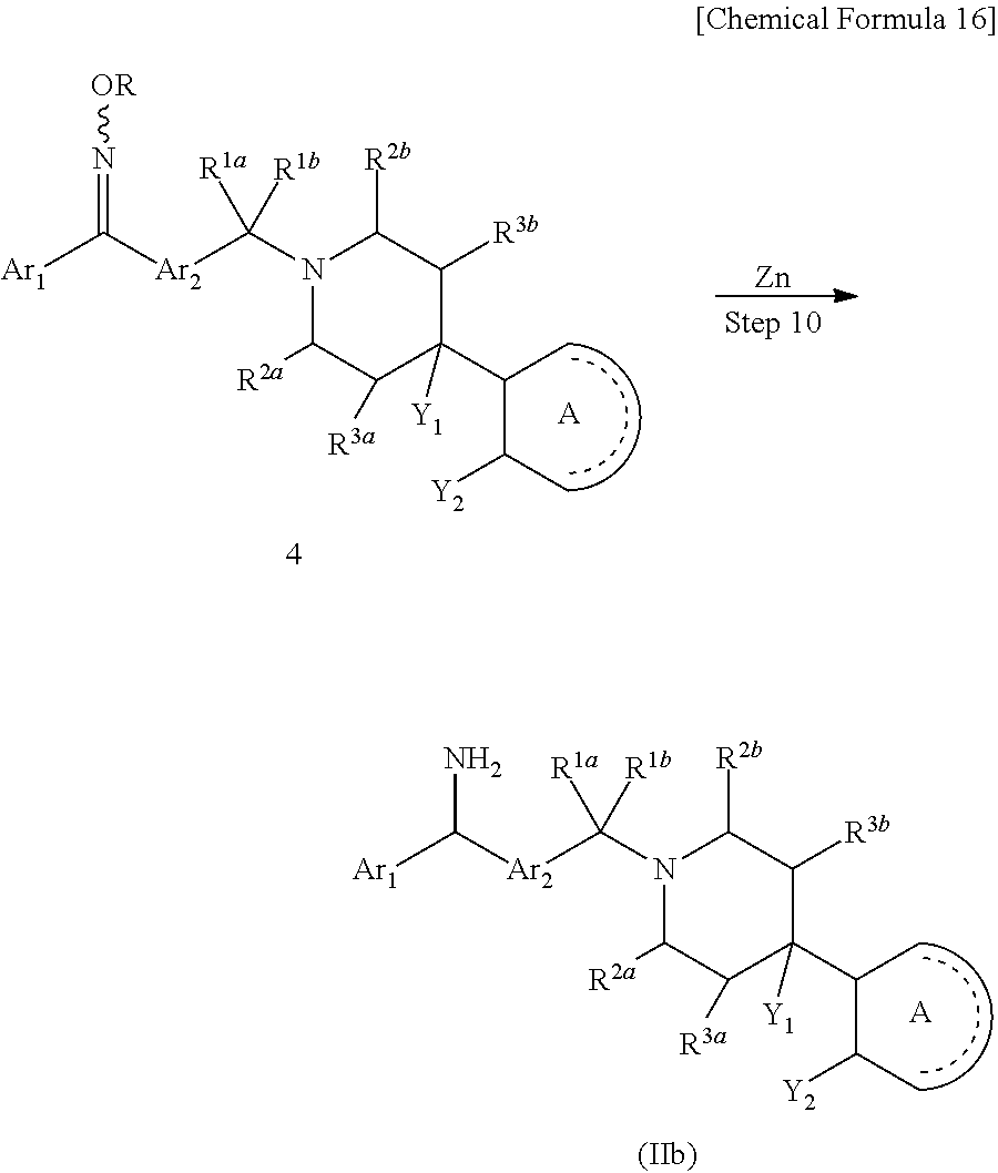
[Ar1]C([Ar2]C(N1C([R2a])C([R3a])C(C(C([Y2])C)C)([Y1])C([R3b])C1[R2b])([R1a])[R1b])N.[A].[Ar1]C([Ar2]C(N1C([R2a])C([R3a])C(C(C([Y2])C)C)([Y1])C([R3b])C1[R2b])([R1a])[R1b])=N[OR].[A].[Zn]
